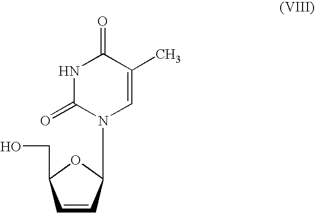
C1=CC(N2C(=O)NC(=O)C(C)=C2)OC1CO
